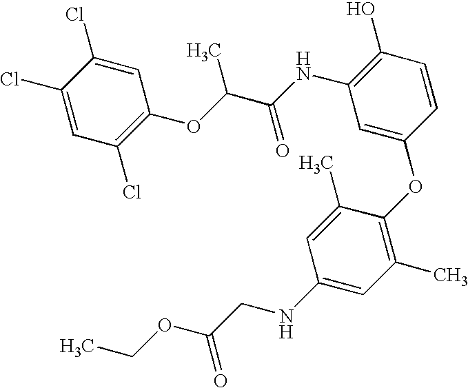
C1(O)=C(NC(=O)C(OC2=C(Cl)C=C(Cl)C(Cl)=C2)C)C=C(OC2=C(C)C=C(NCC(=O)OCC)C=C2C)C=C1
